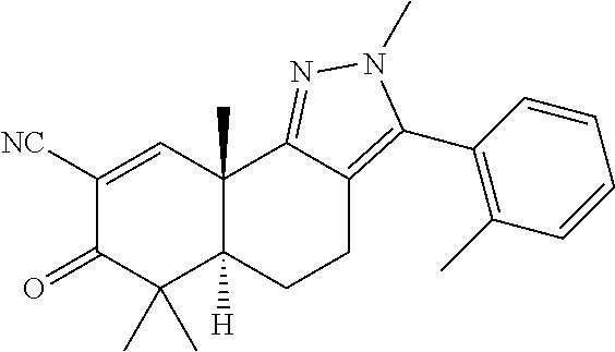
C1([NC])=CC2(C)C([H])(C(C)(C)C1=O)CCC1=C(C3=C(C)C=CC=C3)N(C)N=C21
